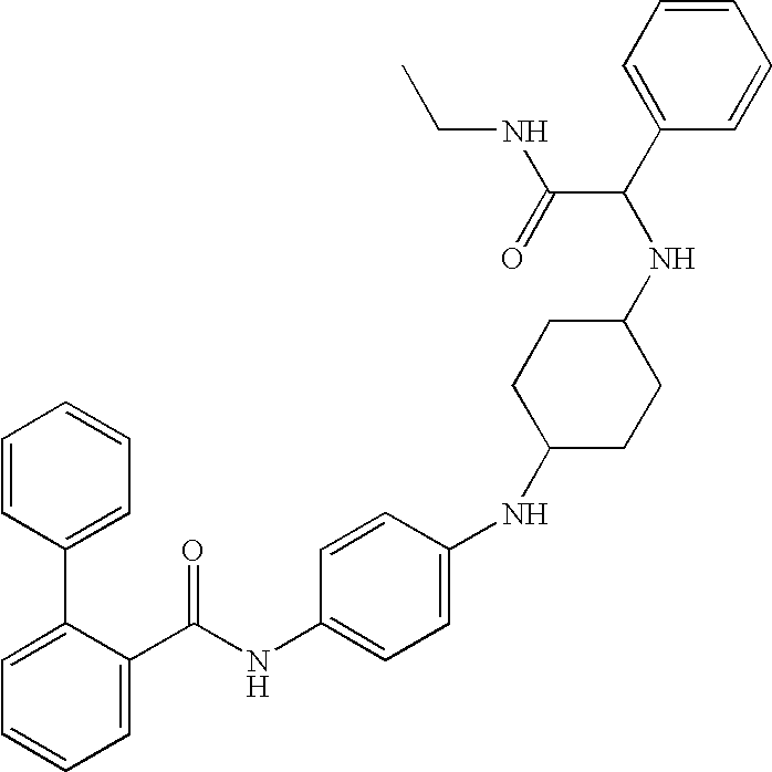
C1=C(C(NC2=CC=C(NC3CCC(NC(C4=CC=CC=C4)C(=O)NCC)CC3)C=C2)=O)C(C2=CC=CC=C2)=CC=C1
